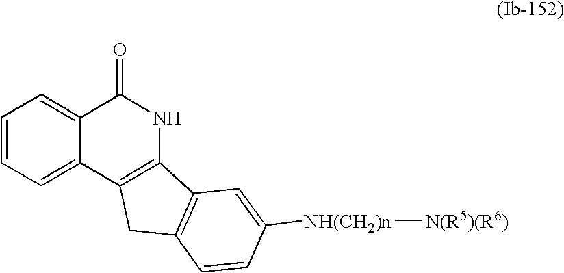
C1=CC=C2C(=C1)C(=O)NC1=C2CC2=C1C=C([NH(CH2)n][N(R5)(R6)])C=C2
